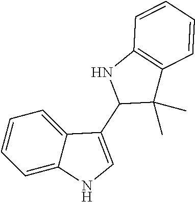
C1=CC=C2C(=C1)C(C1C(C)(C)C3=C(N1)C=CC=C3)=CN2
